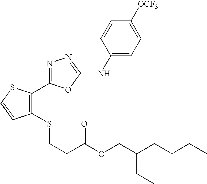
N1=C(C2=C(SCCC(=O)OCC(CC)CCCC)C=CS2)OC(NC2=CC=C([OCF3])C=C2)=N1
